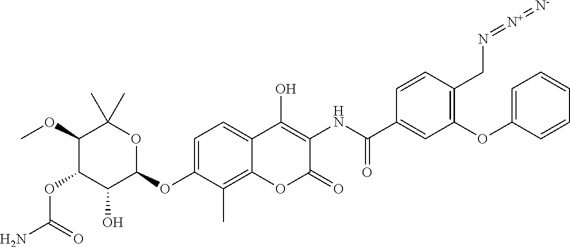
NC(=O)OC1C(O)C(OC2=CC=C3C(=C2C)OC(=O)C(NC(=O)C2=CC(OC4=CC=CC=C4)=C(CN=[N+]=[N-])C=C2)=C3O)OC(C)(C)C1OC
